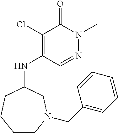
C1CN(CC2=CC=CC=C2)CC(NC2=C(Cl)C(=O)N(C)N=C2)CC1
